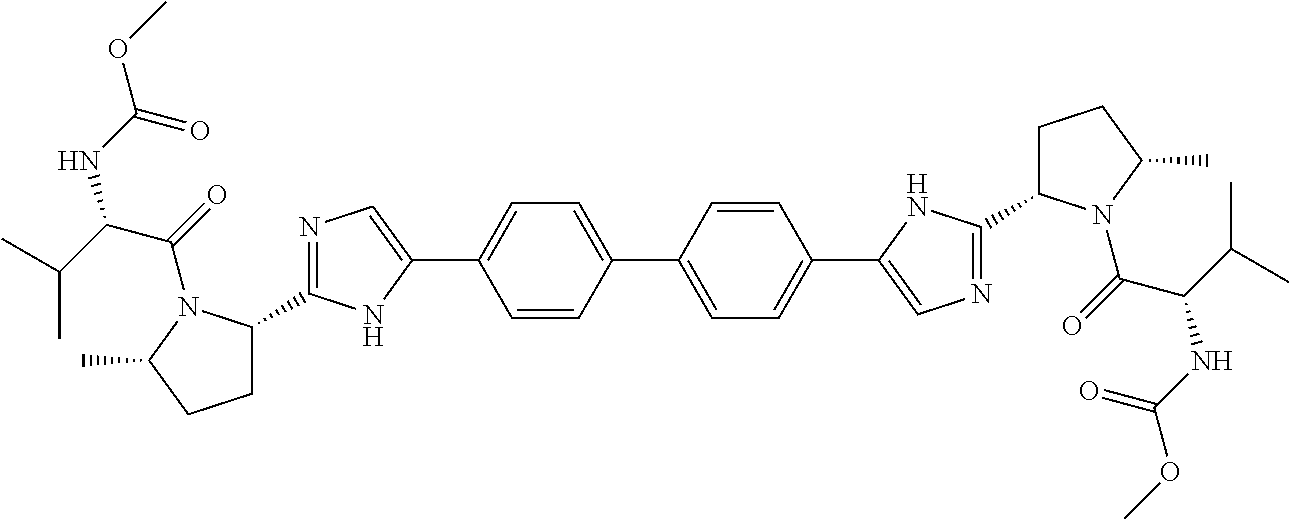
C1C(C2=NC=C(C3=CC=C(C4=CC=C(C5=CN=C(C6CCC(C)N6C(=O)C(C(C)C)NC(OC)=O)N5)C=C4)C=C3)N2)N(C(=O)C(C(C)C)NC(OC)=O)C(C)C1
